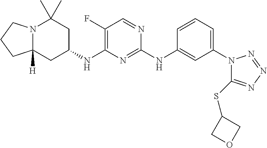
N12C([H])(CC(NC3=C(F)C=NC(NC4=CC(N5C(SC6COC6)=NN=N5)=CC=C4)=N3)CC1(C)C)CCC2
